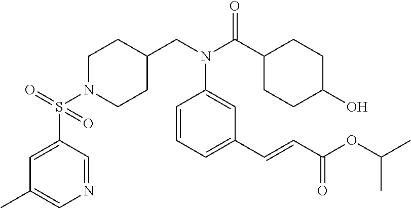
N1(S(=O)(C2=CC(C)=CN=C2)=O)CCC(CN(C(C2CCC(O)CC2)=O)C2=CC(C=CC(OC(C)C)=O)=CC=C2)CC1
